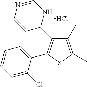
Cl.C1(C)=C(C)SC(C2=CC=CC=C2Cl)=C1C1NC=NC=C1
